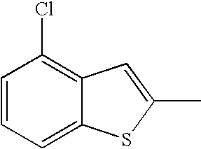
C1=CC=C2C(=C1Cl)C=C(C)S2
